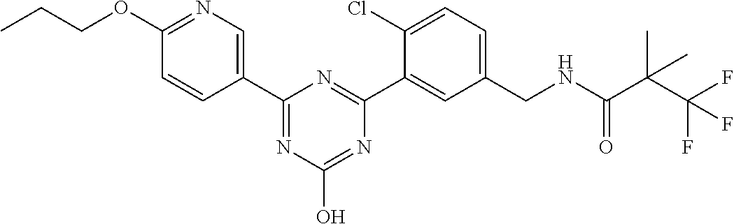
C1(OCCC)=NC=C(C2=NC(O)=NC(C3=CC(CNC(C(C(F)(F)F)(C)C)=O)=CC=C3Cl)=N2)C=C1
